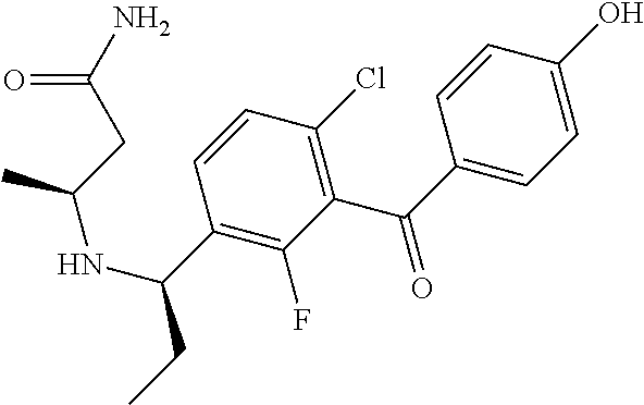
C1=C(O)C=CC(C(=O)C2=C(Cl)C=CC(C(CC)NC(C)CC(N)=O)=C2F)=C1
